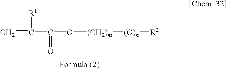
C(C(O[(CH2)m][(O)n][R2])=O)(=C)[R1]
